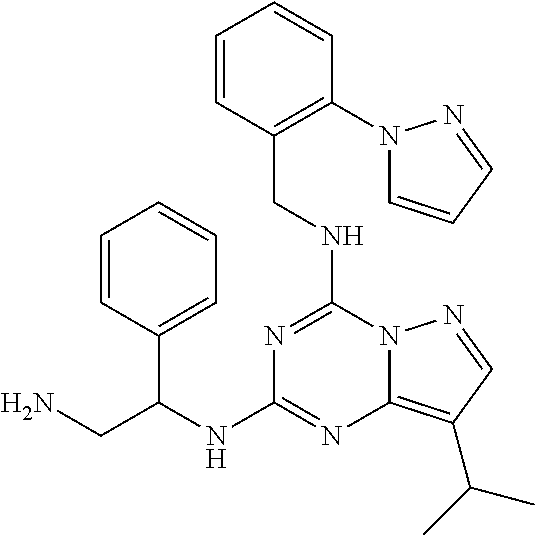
N1=C(NCC2=C(N3C=CC=N3)C=CC=C2)N2C(=C(C(C)C)C=N2)N=C1NC(CN)C1=CC=CC=C1
